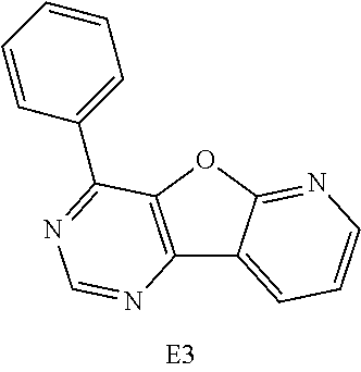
C12=C(OC3=NC=CC=C13)C(C1=CC=CC=C1)=NC=N2
